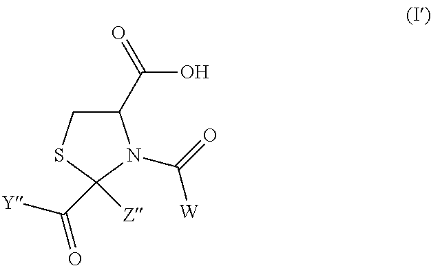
C1(C(O)=O)CSC([Z])(C([Y])=O)N1C(=O)[W]
